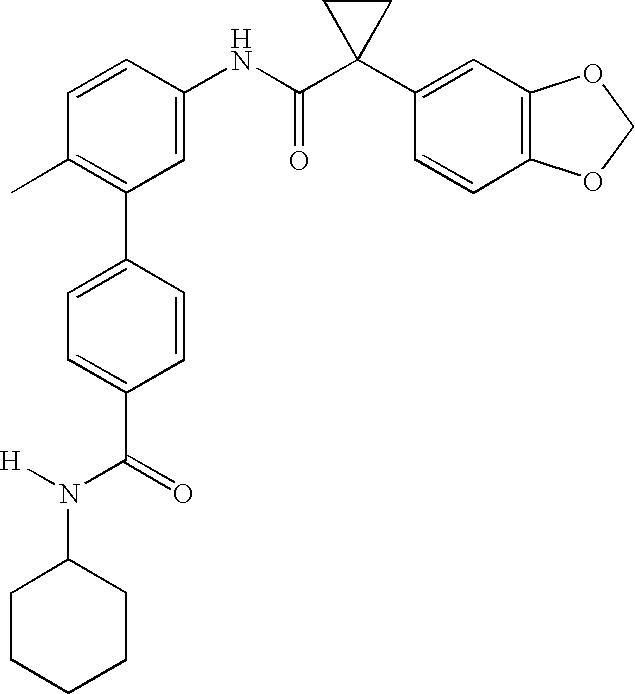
C1(C2=C(C)C=CC(NC(C3(C4=CC5=C(C=C4)OCO5)CC3)=O)=C2)=CC=C(C(=O)N(C2CCCCC2)[H])C=C1
